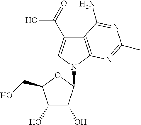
C12=C(N(C3C(O)C(O)C(CO)O3)C=C1C(O)=O)N=C(C)N=C2N
